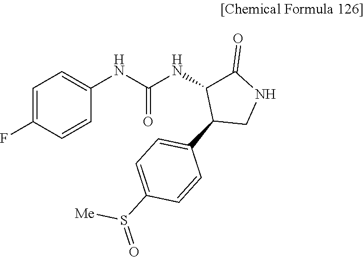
C1=C(F)C=CC(NC(NC2C(=O)NCC2C2=CC=C(S(=O)[Me])C=C2)=O)=C1
